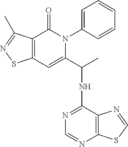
C12=C(C(=O)N(C3=CC=CC=C3)C(C(C)NC3=NC=NC4=C3N=CS4)=C1)C(C)=NS2
